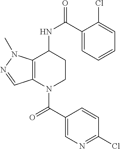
C1(C(NC2CCN(C(C3=CN=C(Cl)C=C3)=O)C3=C2N(C)N=C3)=O)=CC=CC=C1Cl
